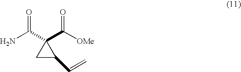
NC(C1(C([OMe])=O)CC1C=C)=O
